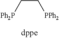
[Ph2P]CC[PPh2]
